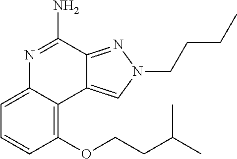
C1(OCCC(C)C)=C2C(=CC=C1)N=C(N)C1=NN(CCCC)C=C21
